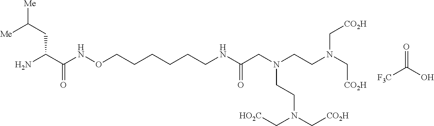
[F3C]C(O)=O.C(C(C(NOCCCCCCNC(CN(CCN(C[CO2H])C[CO2H])CCN(C[CO2H])C[HO2C])=O)=O)N)C([Me])[Me]
